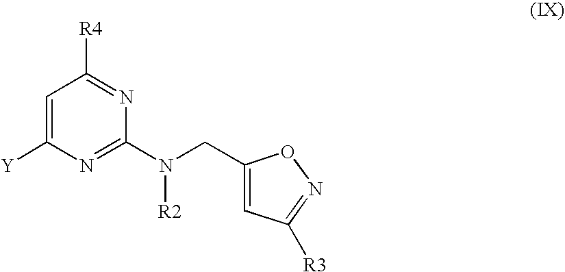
[Y]C1=CC([R4])=NC(N(CC2=CC([R3])=NO2)[R2])=N1
